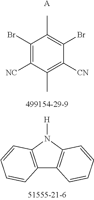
C12=C(N([H])C3=C1C=CC=C3)C=CC=C2.C1(Br)=C([NC])C(C)=C([CN])C(Br)=C1C.[A]
